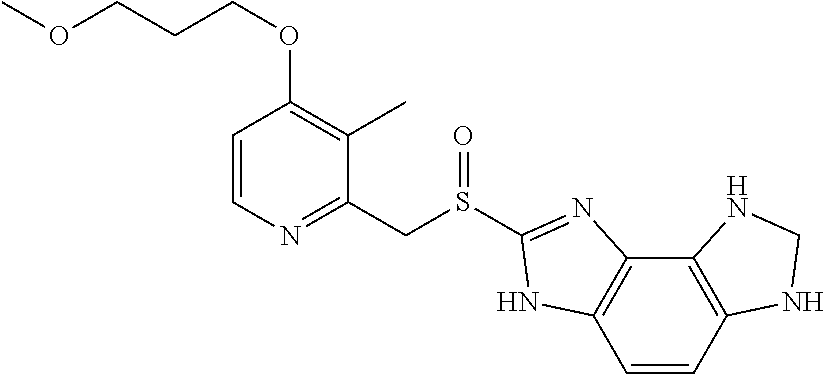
C1=CN=C(CS(C2=NC3=C(C=CC4=C3NCN4)N2)=O)C(C)=C1OCCCOC
